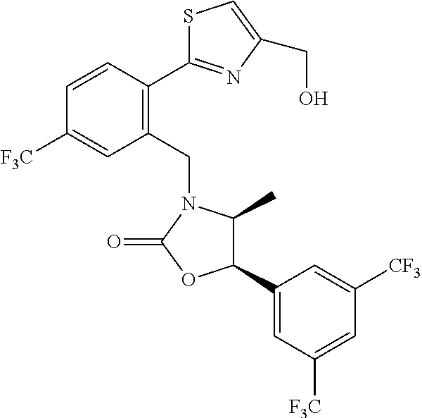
C1(CN2C(C)C(C3=CC([F3C])=CC([CF3])=C3)OC2=O)=C(C2=NC(CO)=CS2)C=CC([F3C])=C1
